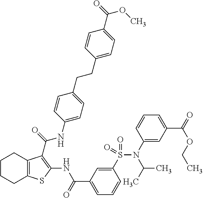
C1(CCC2=CC=C(NC(=O)C3=C(NC(C4=CC=CC(S(N(C5=CC(C(=O)OCC)=CC=C5)C(C)C)(=O)=O)=C4)=O)SC4=C3CCCC4)C=C2)=CC=C(C(=O)OC)C=C1
